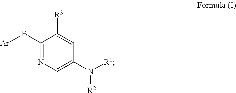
C1(B[Ar])=NC=C(N([R1])[R2])C=C1[R3]
